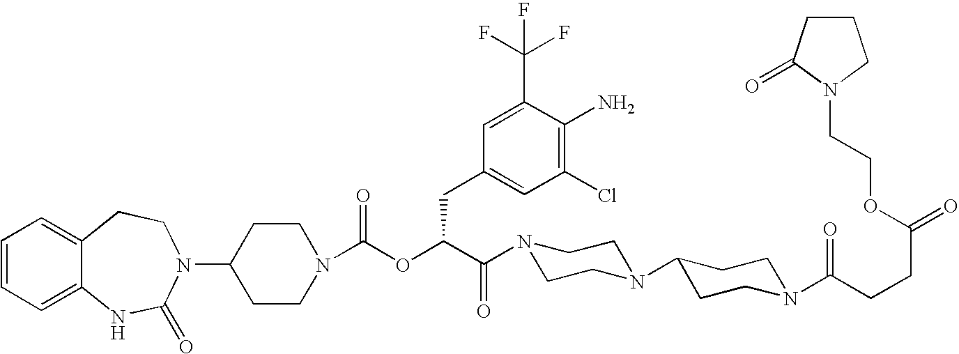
C1(N2C(=O)NC3=CC=CC=C3CC2)CCN(C(OC(C(=O)N2CCN(C3CCN(C(CCC(=O)OCCN4CCCC4=O)=O)CC3)CC2)CC2=CC(Cl)=C(N)C(C(F)(F)F)=C2)=O)CC1
